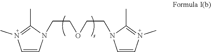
C1=CN(C)=C(C)N1CCOCCN1C=CN(C)=C1C
